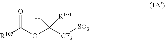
[R105]C(OC([CF2][SO3-])([R104])[H])=O
